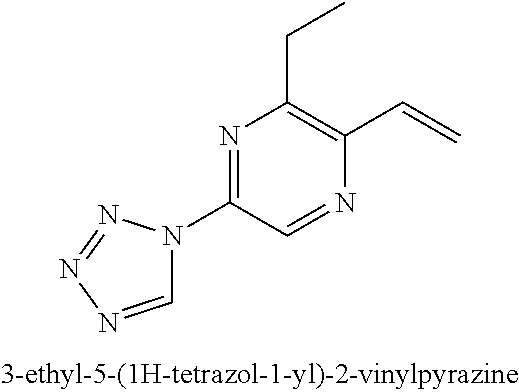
N1=C(N2C=NN=N2)C=NC(C=C)=C1CC
